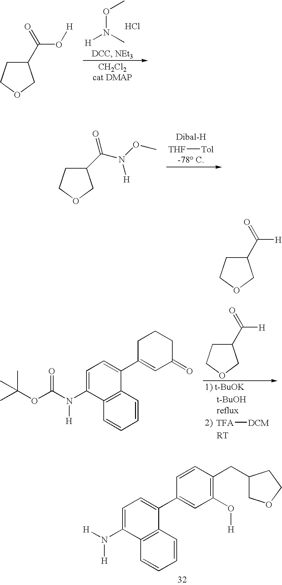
[H]N(C)OC.Cl.C1(C(O[H])=O)CCOC1.C1(C(N(OC)[H])=O)CCOC1.[THF][Tol].[TFA][DCM].CC(OC(N(C1=CC=C(C2=CC(=O)CCC2)C2=C1C=CC=C2)[H])=O)(C)C.C1(C([H])=O)CCOC1.N(C1=CC=C(C2=CC(O[H])=C(CC3COCC3)C=C2)C2=C1C=CC=C2)([H])[H].C1(C([H])=O)CCOC1
